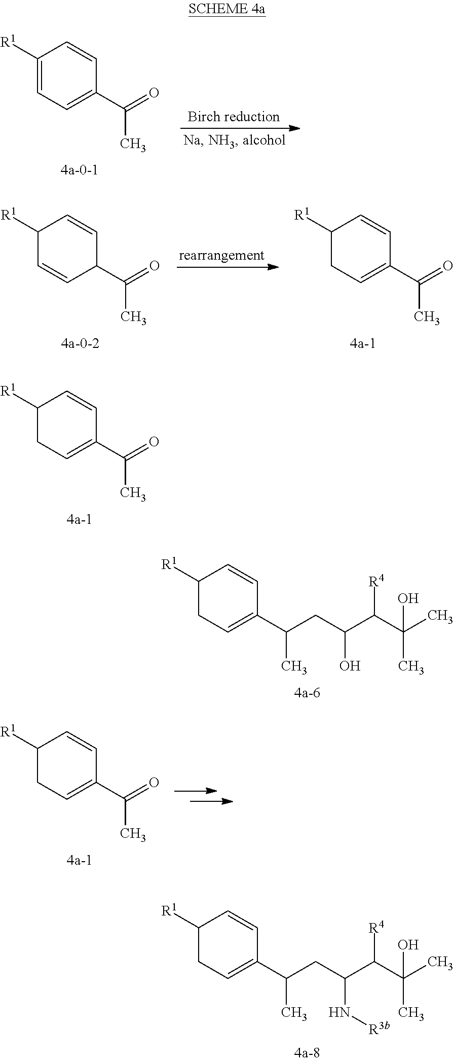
C1([R1])=CC=C(C(=O)C)C=C1.C1([R1])CC=C(C(=O)C)C=C1.C1([R1])C=CC(C(=O)C)C=C1.C1([R1])CC=C(C(=O)C)C=C1.C1([R1])CC=C(C(=O)C)C=C1.C1([R1])CC=C(C(CC(C(C(C)(C)O)[R4])N[R3b])C)C=C1.C1([R1])CC=C(C(CC(C(C(C)(C)O)[R4])O)C)C=C1
